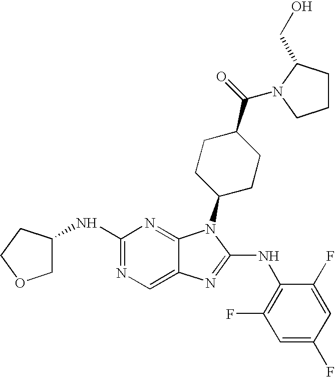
N1=C(NC2COCC2)N=C2C(=C1)N=C(NC1=C(F)C=C(F)C=C1F)N2C1CCC(C(=O)N2C(CO)CCC2)CC1
